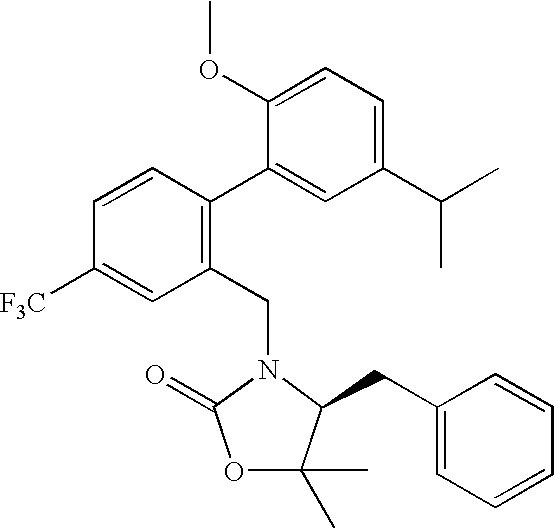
C1(CN2C(CC3=CC=CC=C3)C(C)(C)OC2=O)=C(C2=CC(C(C)C)=CC=C2OC)C=CC([F3C])=C1
